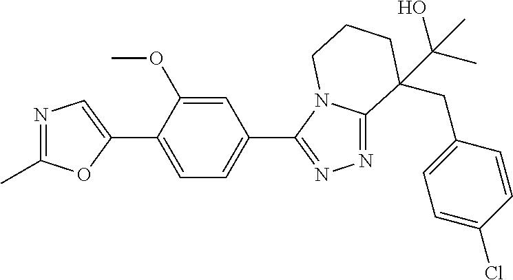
N1=C(C)OC(C2=CC=C(C3=NN=C4N3CCCC4(CC3=CC=C(Cl)C=C3)C(O)(C)C)C=C2OC)=C1
